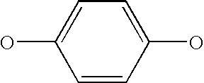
C1=CC(O)=CC=C1O
